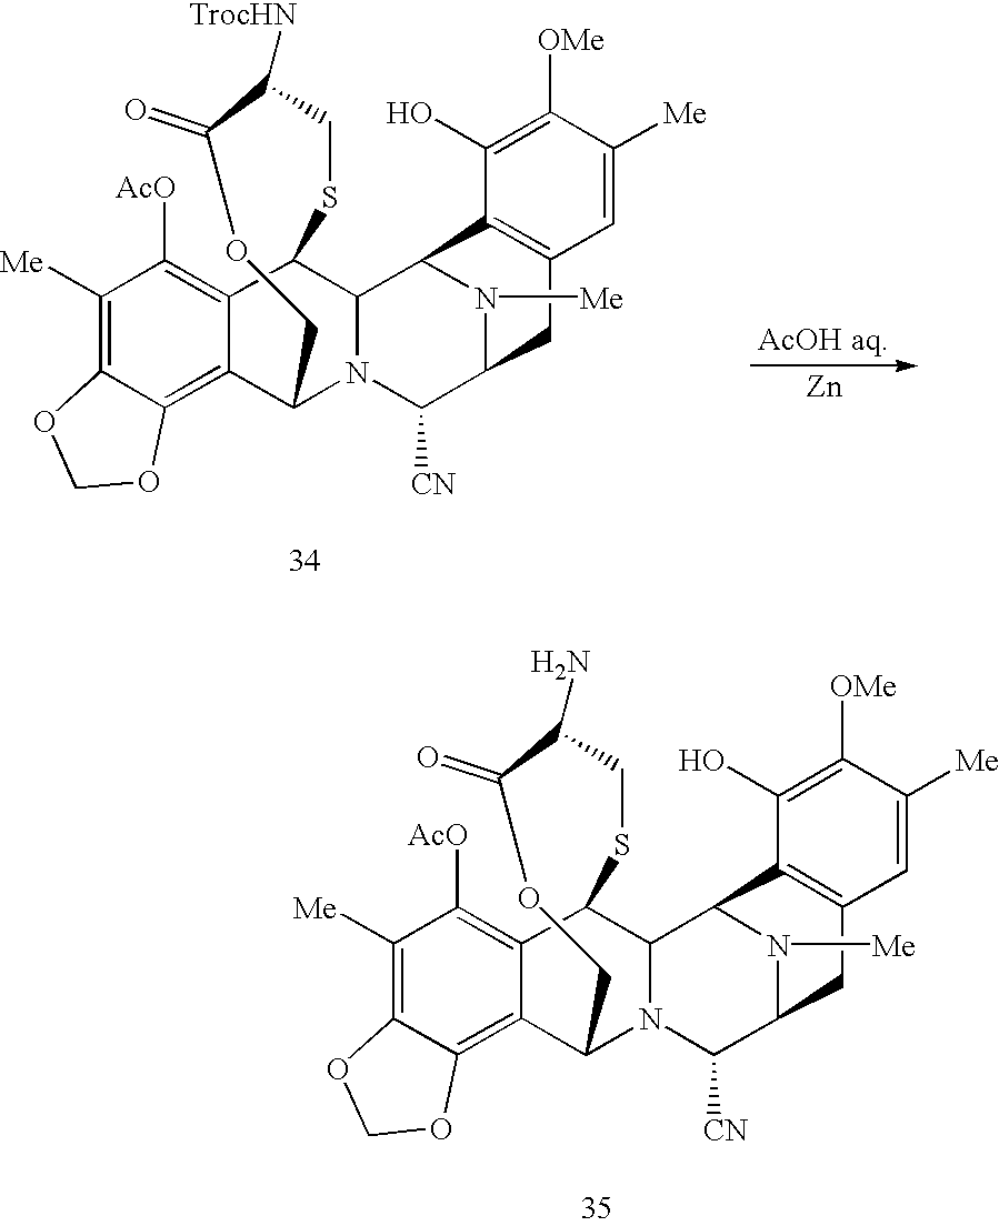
C12=C3C(=C([Me])C([AcO])=C1C1C4N(C2COC(=O)C(N)CS1)C([CN])C1N([Me])C4C2=C(C1)C=C([Me])C([OMe])=C2O)OCO3.C12=C3C(=C([Me])C([AcO])=C1C1C4N(C2COC(=O)C([TrocHN])CS1)C([CN])C1N([Me])C4C2=C(C1)C=C([Me])C([OMe])=C2O)OCO3.[Zn]
